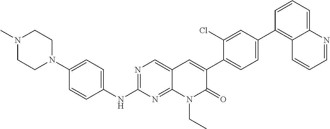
N1(C)CCN(C2=CC=C(NC3=NC=C4C(=N3)N(CC)C(=O)C(C3=CC=C(C5=C6C(=CC=C5)N=CC=C6)C=C3Cl)=C4)C=C2)CC1
